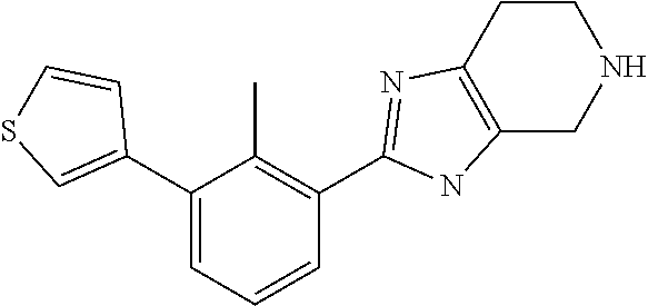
C1(C2=CSC=C2)=CC=CC(C2=NC3=C(N2)CNCC3)=C1C
